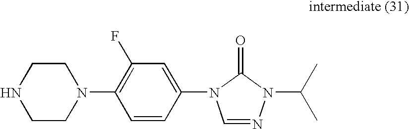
C1CNCCN1C1=C(F)C=C(N2C=NN(C(C)C)C2=O)C=C1
